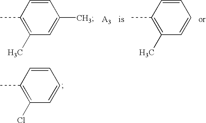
CC1=C(C)C=C(C)C=C1.CC1=C(C)C=CC=C1.CC1=C(Cl)C=CC=C1
